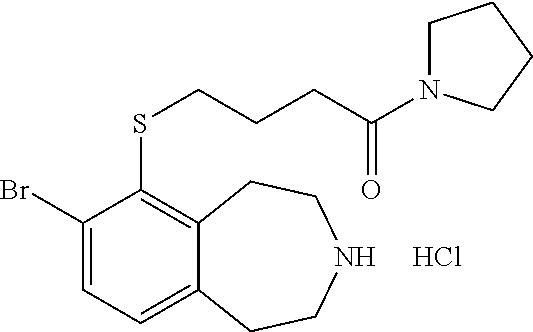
C1(Br)=CC=C2C(=C1SCCCC(N1CCCC1)=O)CCNCC2.Cl
